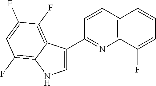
C12=C(C(F)=CC=C1)N=C(C1=CNC3=C(F)C=C(F)C(F)=C13)C=C2
